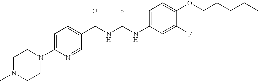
N(C(NC(=O)C1=CC=C(N2CCN(C)CC2)N=C1)=S)C1=CC=C(OCCCCC)C(F)=C1
